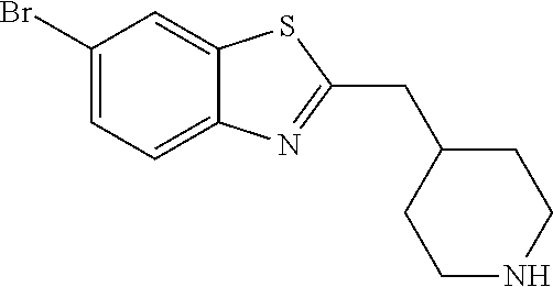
C1(Br)=CC=C2C(=C1)SC(CC1CCNCC1)=N2
